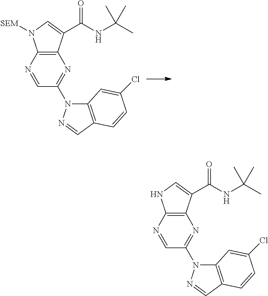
C12=C(N=CC(N3C4=C(C=N3)C=CC(Cl)=C4)=N1)N([SEM])C=C2C(NC(C)(C)C)=O.C12=C(N=CC(N3C4=C(C=N3)C=CC(Cl)=C4)=N1)NC=C2C(NC(C)(C)C)=O
